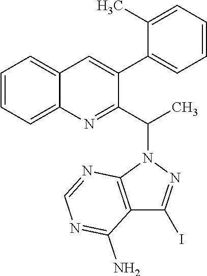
C1=CC=C2C(=C1)C=C(C1=CC=CC=C1C)C(C(C)N1C3=C(C(I)=N1)C(N)=NC=N3)=N2
